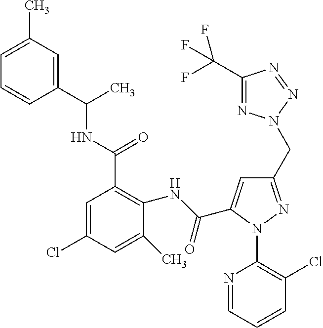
C1=C(C)C=C(C(NC(C2=C(NC(=O)C3=CC(CN4N=C(C(F)(F)F)N=N4)=NN3C3=C(Cl)C=CC=N3)C(C)=CC(Cl)=C2)=O)C)C=C1
